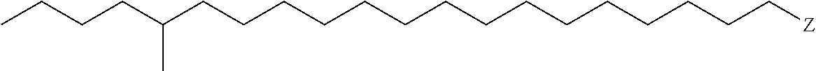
C(CCCCC[Z])CCCCCCCCCC(CCCC)C
